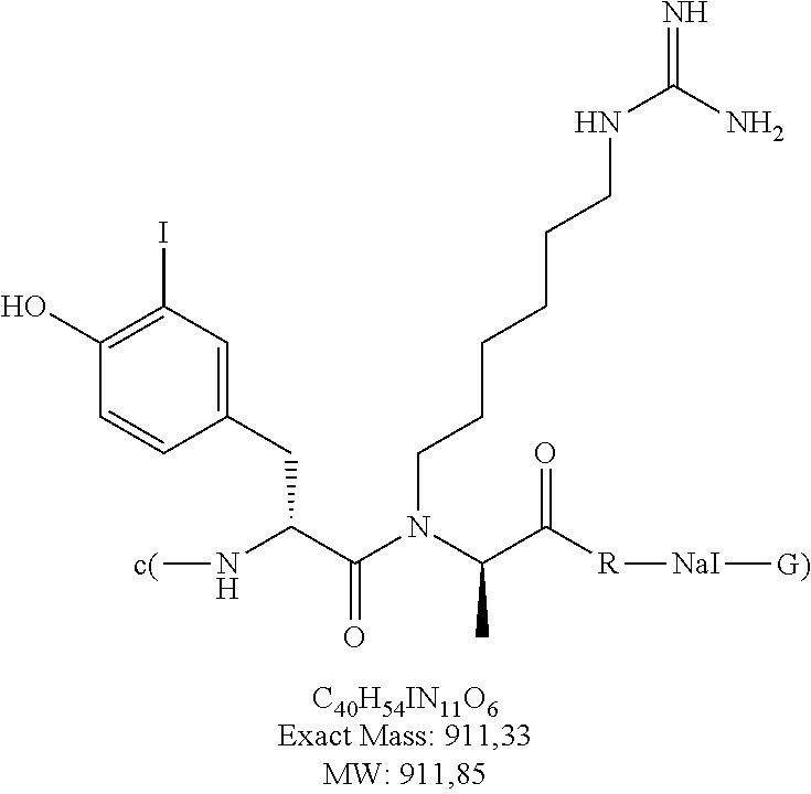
C(N(C(C(=O)[R][NaI][G)])C)C(C(N[c(])CC1=CC(I)=C(O)C=C1)=O)CCCCCNC(=N)N
